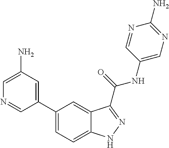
C1(N)=CN=CC(C2=CC=C3C(=C2)C(C(NC2=CN=C(N)N=C2)=O)=NN3)=C1
